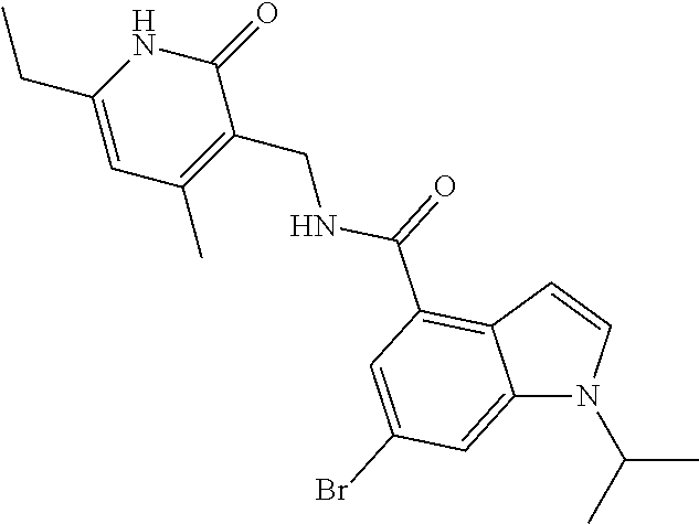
C12=CC(Br)=CC(C(NCC3=C(C)C=C(CC)NC3=O)=O)=C1C=CN2C(C)C
